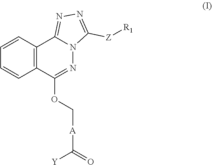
C12=C(C=CC=C1)C1=NN=C([Z][R1])N1N=C2OC[A]C([Y])=O
